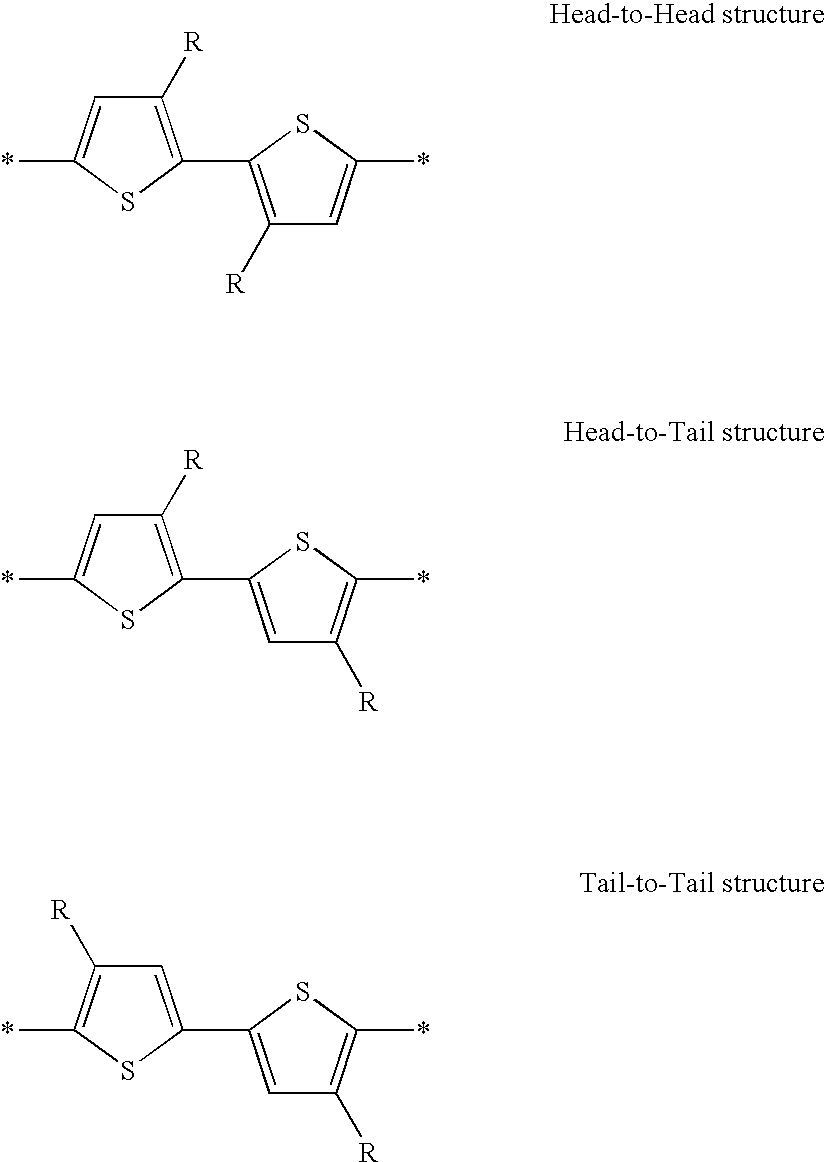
C1([R])=C(C2=C([R])C=C(*)S2)SC(*)=C1.C1([R])=C(C2=CC([R])=C(*)S2)SC(*)=C1.C1=C(C2=CC([R])=C(*)S2)SC(*)=C1[R]
